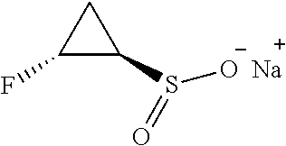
O=S(C1CC1F)[O-].[Na]
